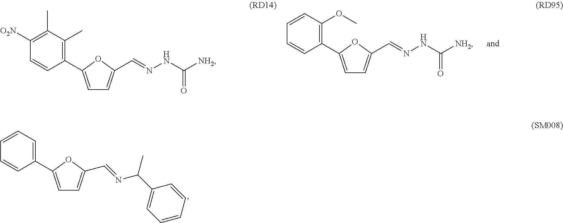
C1=CC=CC(C2=CC=C(C=NNC([NH2])=O)O2)=C1OC.C1=CC=CC(C2=CC=C(C=NC(C3=CC=CC=C3)C)O2)=C1.C1(C)=C([O2N])C=CC(C2=CC=C(C=NNC([NH2])=O)O2)=C1C
